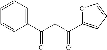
C1(C(CC(C2=CC=CC=C2)=O)=O)=CC=CO1
